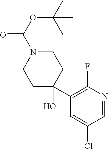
C1=C(Cl)C=NC(F)=C1C1(O)CCN(C(OC(C)(C)C)=O)CC1
